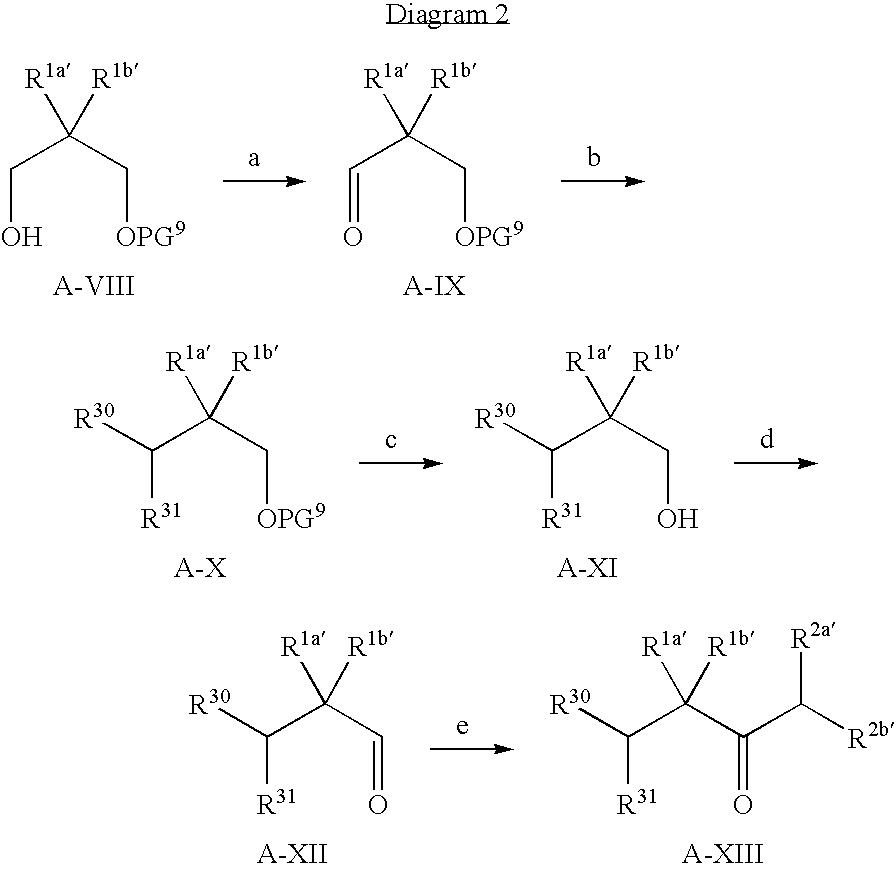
O=CC(C[OPG9])([R1a])[R1b].OCC(C[OPG9])([R1a])[R1b].[R31]C(C(C[OPG9])([R1a])[R1b])[R30].[R31]C(C(CO)([R1a])[R1b])[R30].[R31]C(C(C=O)([R1a])[R1b])[R30].[R31]C(C(C(=O)C([R2b])[R2a])([R1a])[R1b])[R30]
